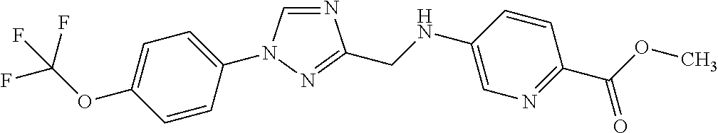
N1=CN(C2=CC=C(OC(F)(F)F)C=C2)N=C1CNC1=CN=C(C(OC)=O)C=C1
